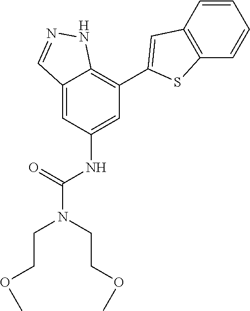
C12=CC(NC(=O)N(CCOC)CCOC)=CC(C3=CC4=C(S3)C=CC=C4)=C1NN=C2
